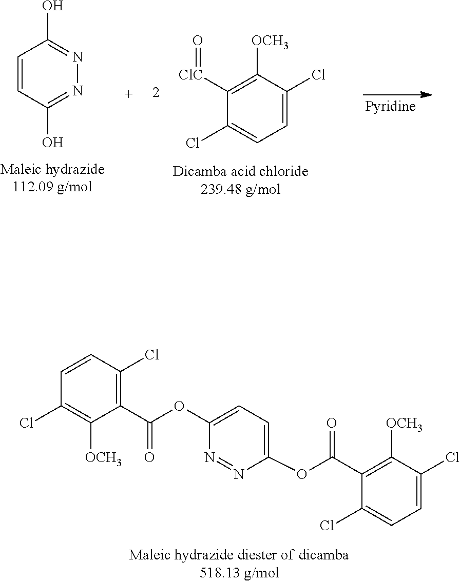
C1=C(Cl)C([OCH3])=C([ClC]=O)C(Cl)=C1.C1=CC(O)=NN=C1O.C1=C(Cl)C([OCH3])=C(C(=O)OC2=CC=C(OC(C3=C(Cl)C=CC(Cl)=C3[OCH3])=O)N=N2)C(Cl)=C1
